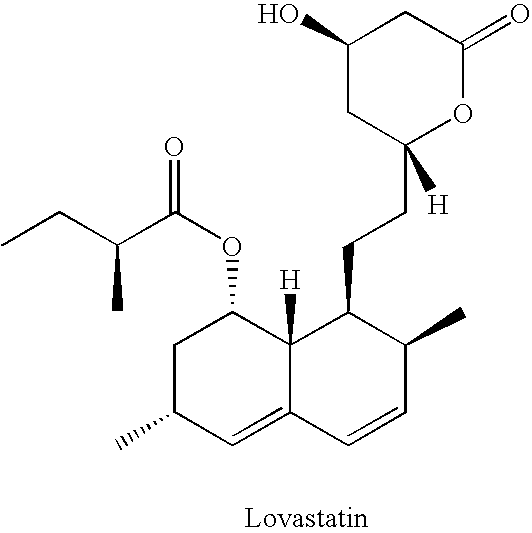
C1C(C)C=C2C([H])(C1OC(C(C)CC)=O)C(CCC1([H])CC(O)CC(=O)O1)C(C)C=C2
